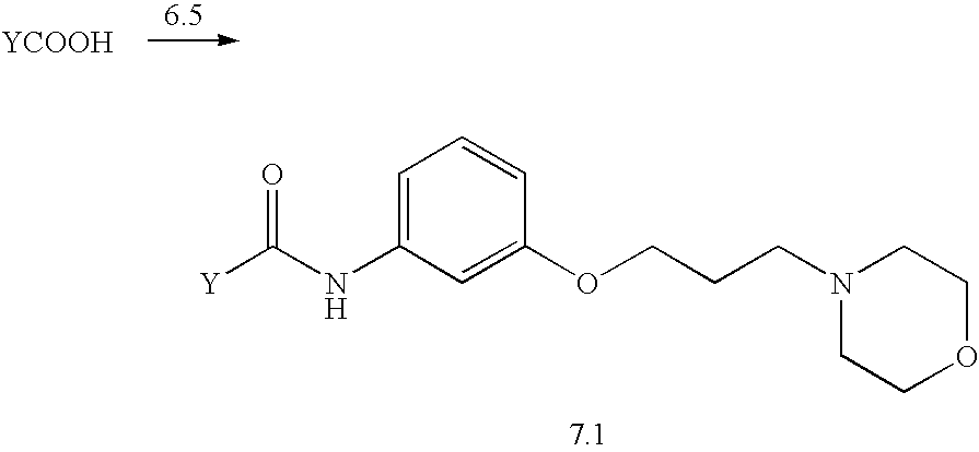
[YCOOH].C1=C(NC([Y])=O)C=C(OCCCN2CCOCC2)C=C1
